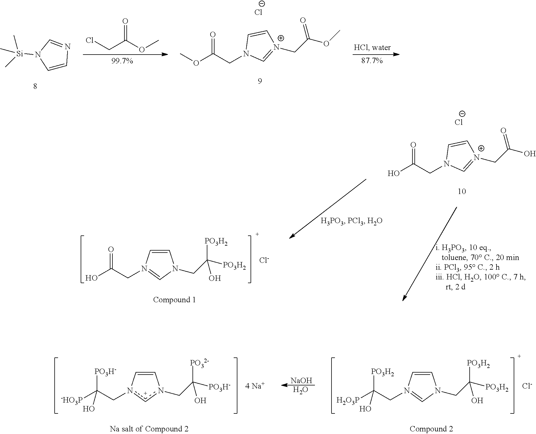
OC(CN1C=[N+](CC(O)=O)C=C1)=O.[Cl-].OC(CN1=CN(CC([PO3H2])([PO3H2])O)C=C1)=O.[Cl-].[H2O3P]C(CN1=CN(CC([PO3H2])([PO3H2])O)C=C1)([PO3H2])O.[Cl-].[NaOH].O.[4 Na+].[-HO3P]C(Cn1[c+]n(CC([PO3H-])([PO32-])O)C=C1)([PO3H-])O.ClCC(OC)=O.COC(CN1C=[N+](CC(OC)=O)C=C1)=O.[Cl-].C1=CN=CN1[Si](C)(C)C
